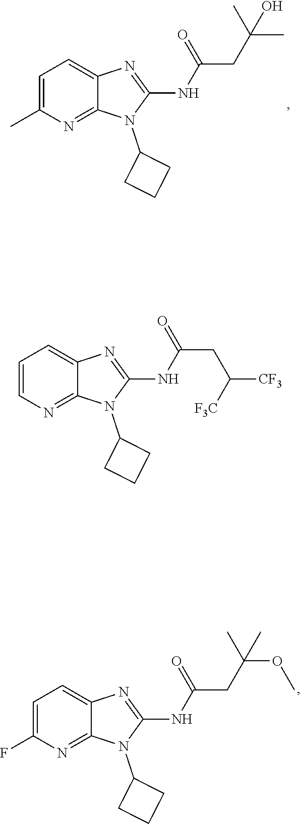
N(C1=NC2=CC=C(C)N=C2N1C1CCC1)C(CC(C)(C)O)=O.N(C1=NC2=CC=C(F)N=C2N1C1CCC1)C(CC(OC)(C)C)=O.N(C1=NC2=CC=CN=C2N1C1CCC1)C(CC([CF3])[F3C])=O
